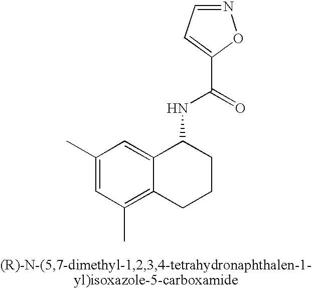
N1=CC=C(C(=O)NC2C3=CC(C)=CC(C)=C3CCC2)O1
